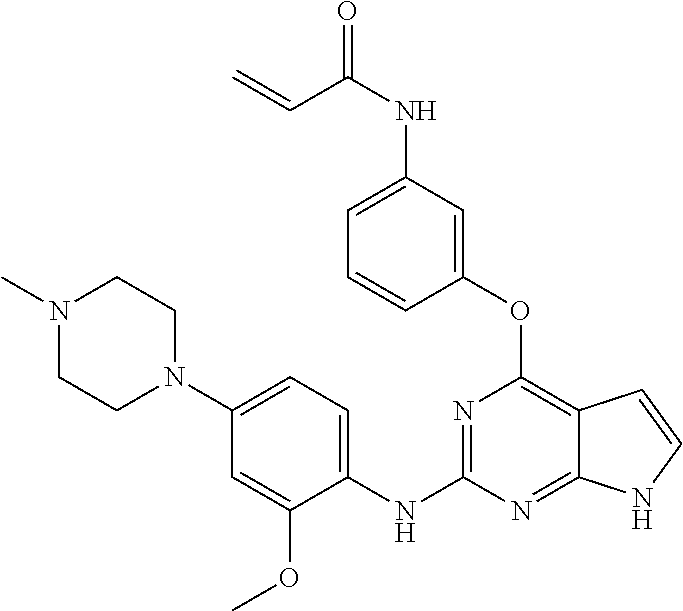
C1(OC2=C3C(=NC(NC4=CC=C(N5CCN(C)CC5)C=C4OC)=N2)NC=C3)=CC(NC(=O)C=C)=CC=C1
